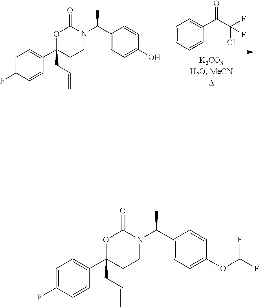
C1(C(C)N2CCC(C3=CC=C(F)C=C3)(CC=C)OC2=O)=CC=C(O)C=C1.C1=CC=CC(C(C(F)(Cl)F)=O)=C1.C1(C(C)N2CCC(C3=CC=C(F)C=C3)(CC=C)OC2=O)=CC=C(OC(F)F)C=C1
